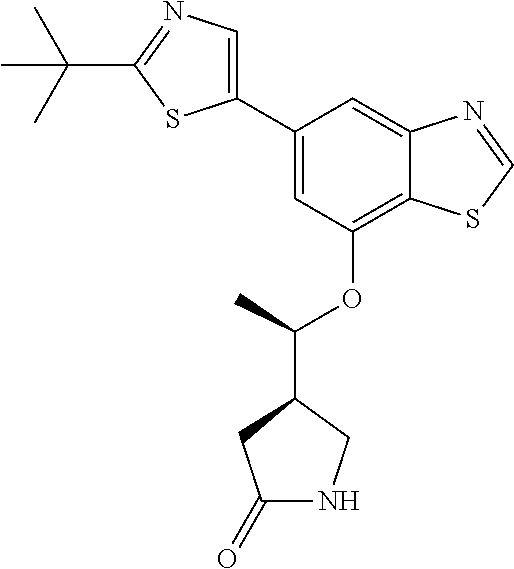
C1(C2=CN=C(C(C)(C)C)S2)=CC(OC(C2CC(=O)NC2)C)=C2C(=C1)N=CS2
